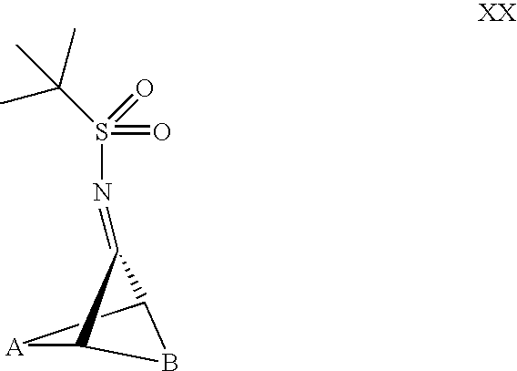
B1C2[A]C1C2=NS(=O)(=O)C(C)(C)C
